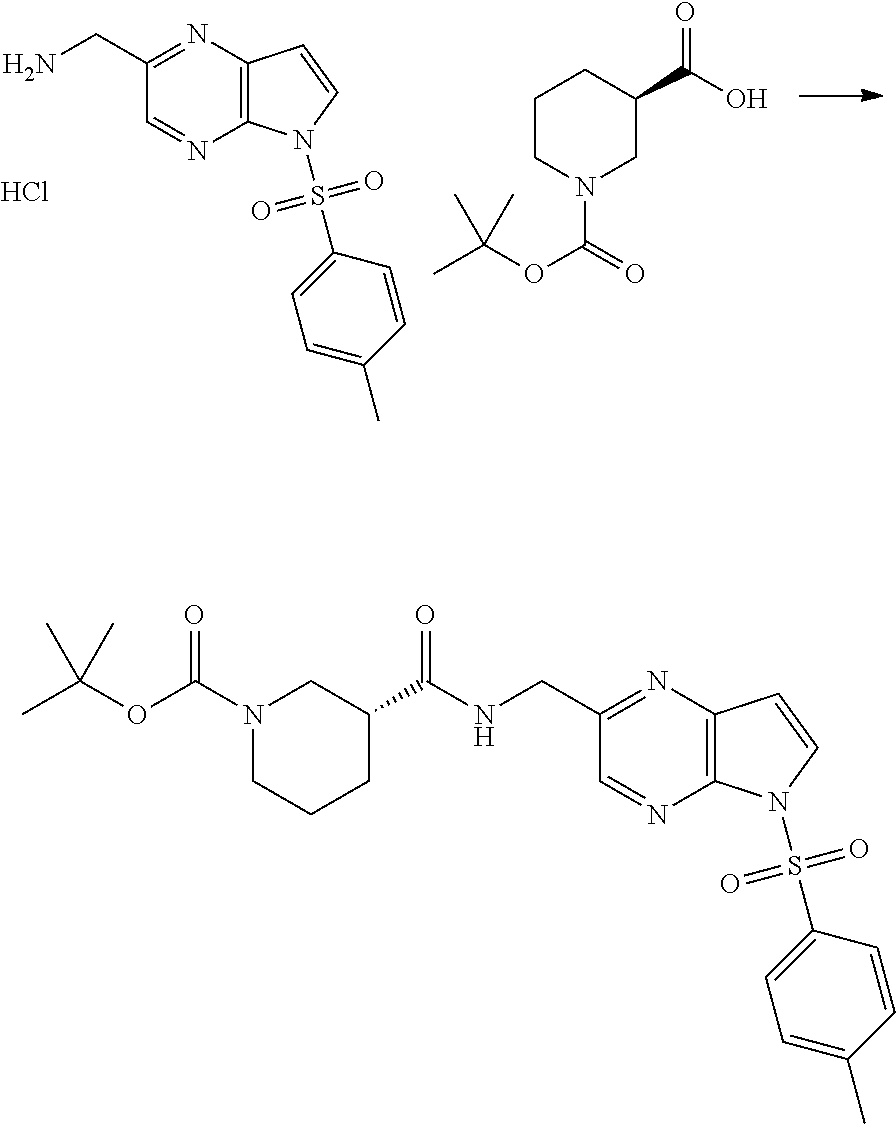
C1(CNC(=O)C2CCCN(C(=O)OC(C)(C)C)C2)=NC2=C(N=C1)N(S(=O)(=O)C1=CC=C(C)C=C1)C=C2.Cl.C1(CN)=NC2=C(N=C1)N(S(=O)(=O)C1=CC=C(C)C=C1)C=C2.C1CN(C(OC(C)(C)C)=O)CC(C(=O)O)C1
